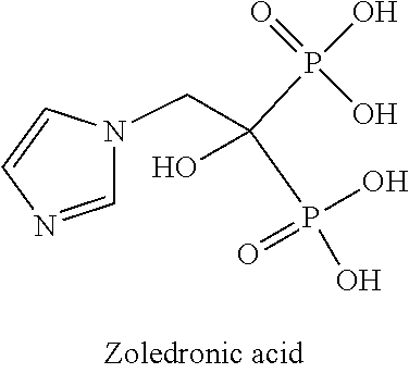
N1(CC(P(O)(=O)O)(O)P(O)(=O)O)C=NC=C1
